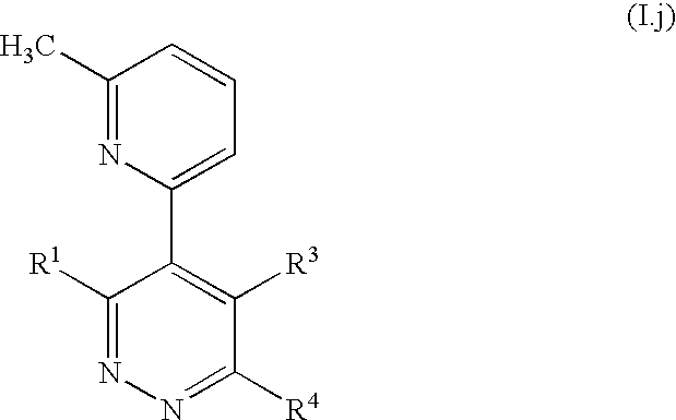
C1(C2=CC=CC(C)=N2)=C([R3])C([R4])=NN=C1[R1]
